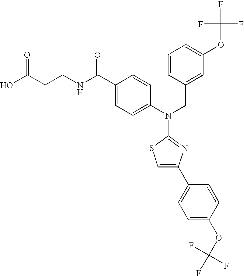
OC(CCNC(C1=CC=C(N(CC2=CC(OC(F)(F)F)=CC=C2)C2=NC(C3=CC=C(OC(F)(F)F)C=C3)=CS2)C=C1)=O)=O
